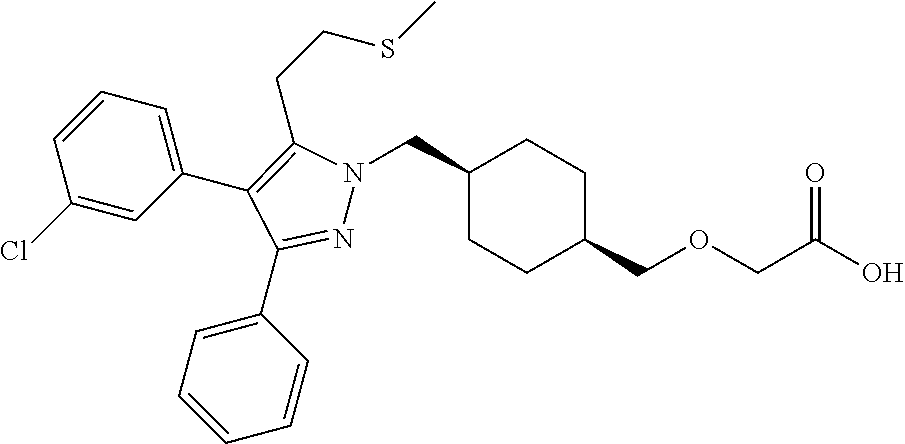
C1(CN2N=C(C3=CC=CC=C3)C(C3=CC=CC(Cl)=C3)=C2CCSC)CCC(COCC(O)=O)CC1
